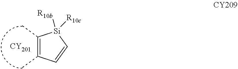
C1(C)=C(C)C=C[Si]1([R10b])[R10c].[CY201]
